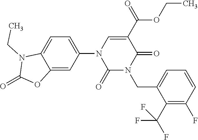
C12=CC(N3C(=O)N(CC4=CC=CC(F)=C4C(F)(F)F)C(=O)C(C(=O)OCC)=C3)=CC=C1N(CC)C(=O)O2
